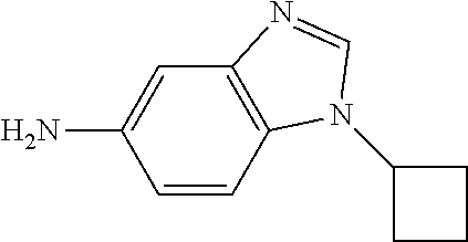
NC1=CC2=C(C=C1)N(C1CCC1)C=N2
